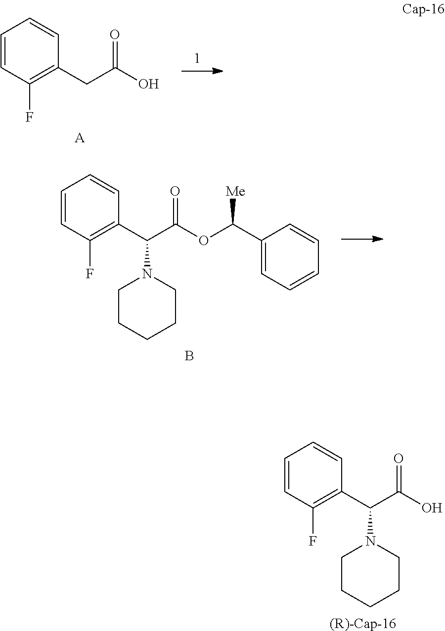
C1=CC(F)=C(CC(O)=O)C=C1.[A].C1=CC(F)=C(C(C(OC(C2=CC=CC=C2)[Me])=O)N2CCCCC2)C=C1.B.C1=CC(F)=C(C(C(O)=O)N2CCCCC2)C=C1.[(R)-Cap-16]
